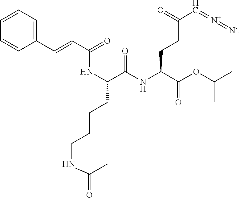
[H].C(NC(=O)C=CC1=CC=CC=C1)(C(NC(C(OC(C)C)=O)CCC(=O)C=[N+]=[N-])=O)CCCCNC(C)=O
